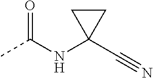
CC(NC1(C#N)CC1)=O
